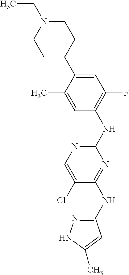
C1(NC2=C(F)C=C(C3CCN(CC)CC3)C(C)=C2)=NC=C(Cl)C(NC2=NNC(C)=C2)=N1
